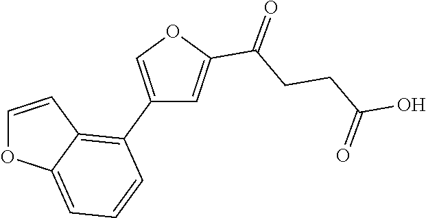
C1=CC2=C(C3=COC(C(=O)CCC(O)=O)=C3)C=CC=C2O1
